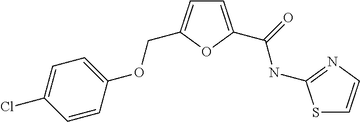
C1=C(C(=O)NC2=NC=CS2)OC(COC2=CC=C(Cl)C=C2)=C1
